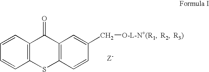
C12=C(SC3=C(C1=O)C=C(C[O-L-N+(R1])C=C3)C=CC=C2.[Z-].[R2].[R3)]
